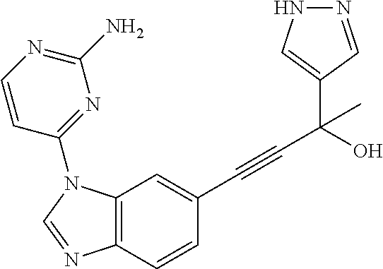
C12=C(C=C(C#CC(C3=CNN=C3)(C)O)C=C1)N(C1=NC(N)=NC=C1)C=N2
